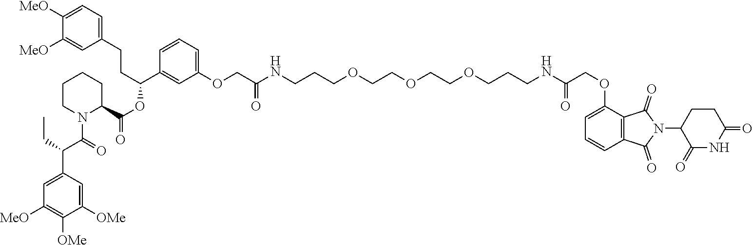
C(CNC(COC1=CC=CC2=C1C(=O)N(C1C(=O)NC(=O)CC1)C2=O)=O)COCCOCCOCCCNC(COC1=CC=CC(C(CCC2=CC=C([MeO])C([MeO])=C2)OC(=O)C2CCCCN2C(C(C2=CC([MeO])=C([OMe])C([OMe])=C2)CC)=O)=C1)=O
